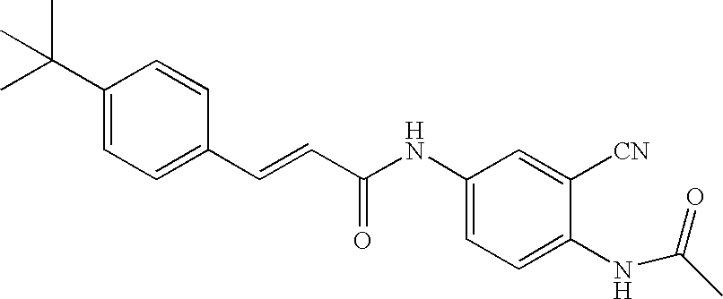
C(=CC(=O)NC1=CC=C(NC(C)=O)C([CN])=C1)C1=CC=C(C(C)(C)C)C=C1
